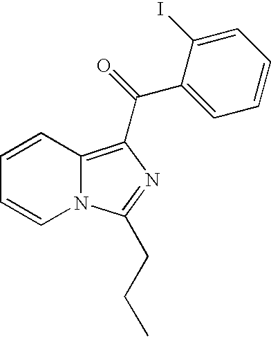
C1=CC2=C(C(=O)C3=CC=CC=C3I)N=C(CCC)N2C=C1
